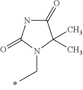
C1(=O)NC(=O)N(CC)C1(C)C
